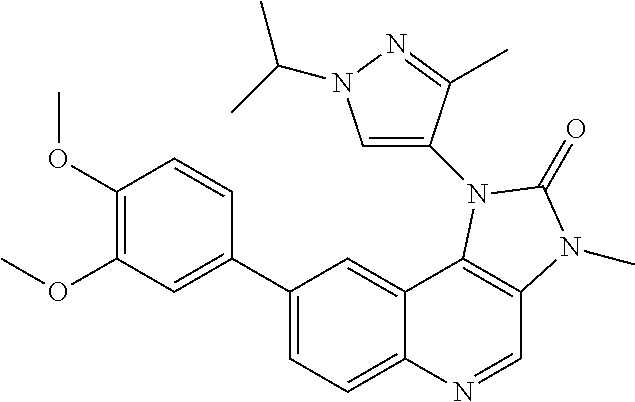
C1(C2=CC(OC)=C(OC)C=C2)=CC=C2C(=C1)C1=C(C=N2)N(C)C(=O)N1C1=CN(C(C)C)N=C1C
